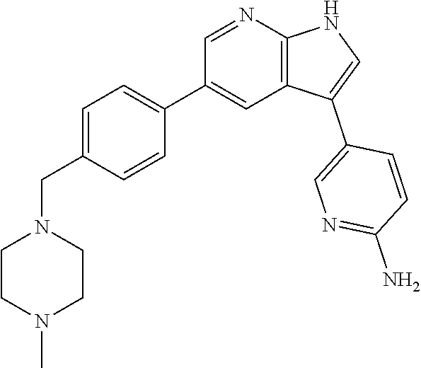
C1=C(CN2CCN(C)CC2)C=CC(C2=CC3=C(N=C2)NC=C3C2=CN=C(N)C=C2)=C1
